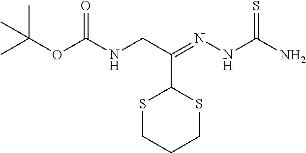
S1CCCSC1C(CNC(OC(C)(C)C)=O)=NNC(N)=S
